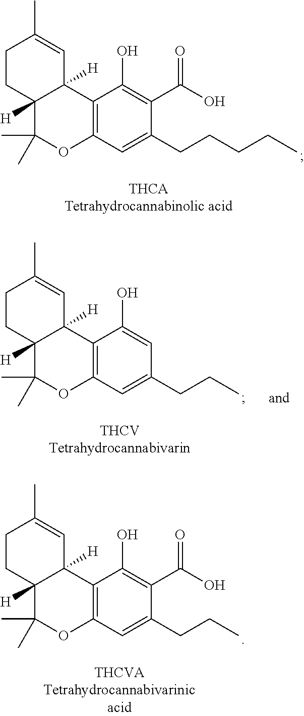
C1CC2([H])C([H])(C=C1C)C1=C(OC2(C)C)C=C(CCCCC)C(C(O)=O)=C1O.C1CC2([H])C([H])(C=C1C)C1=C(OC2(C)C)C=C(CCC)C(C(O)=O)=C1O.C1CC2([H])C([H])(C=C1C)C1=C(OC2(C)C)C=C(CCC)C=C1O
